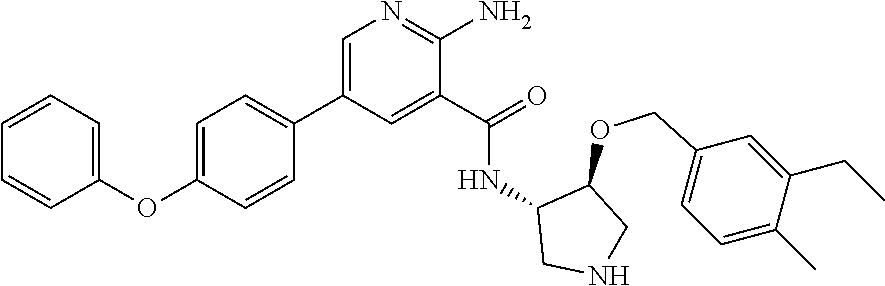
N1=C(N)C(C(=O)NC2CNCC2OCC2=CC=C(C)C(CC)=C2)=CC(C2=CC=C(OC3=CC=CC=C3)C=C2)=C1
